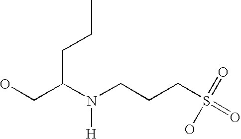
OCC(N(CCCS(=O)(=O)O)[H])CCC
